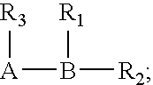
[R3][A]B([R2])[R1]
